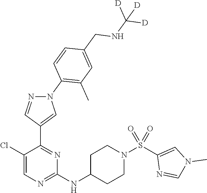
C1(NC2CCN(S(C3=CN(C)C=N3)(=O)=O)CC2)=NC=C(Cl)C(C2=CN(C3=C(C)C=C(CNC([D])([D])[D])C=C3)N=C2)=N1
